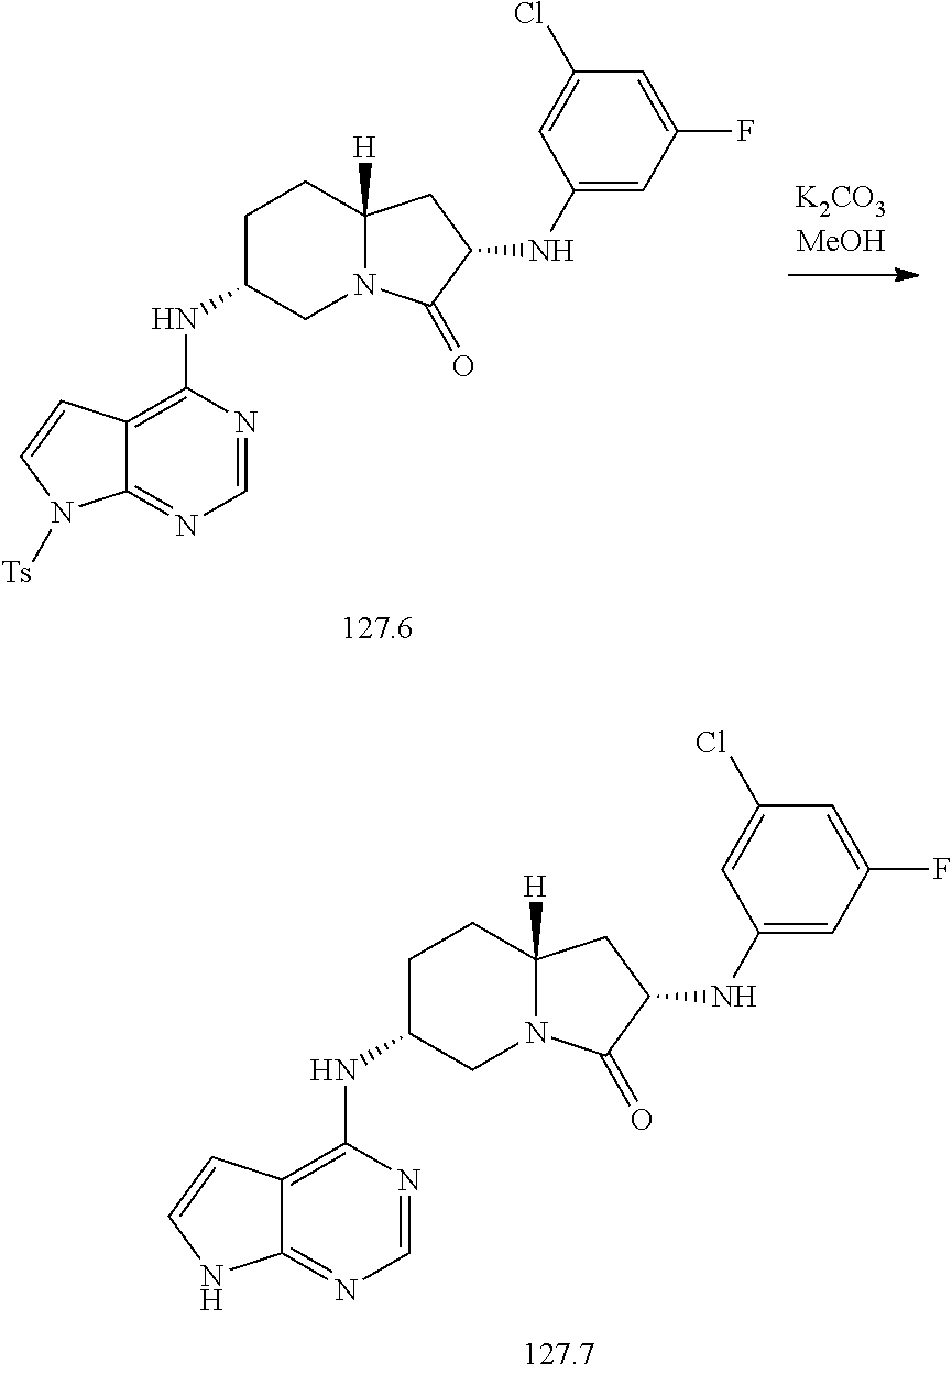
N12C([H])(CCC(NC3=C4C(=NC=N3)N([Ts])C=C4)C1)CC(NC1=CC(F)=CC(Cl)=C1)C2=O.N12C([H])(CCC(NC3=C4C(=NC=N3)NC=C4)C1)CC(NC1=CC(F)=CC(Cl)=C1)C2=O
